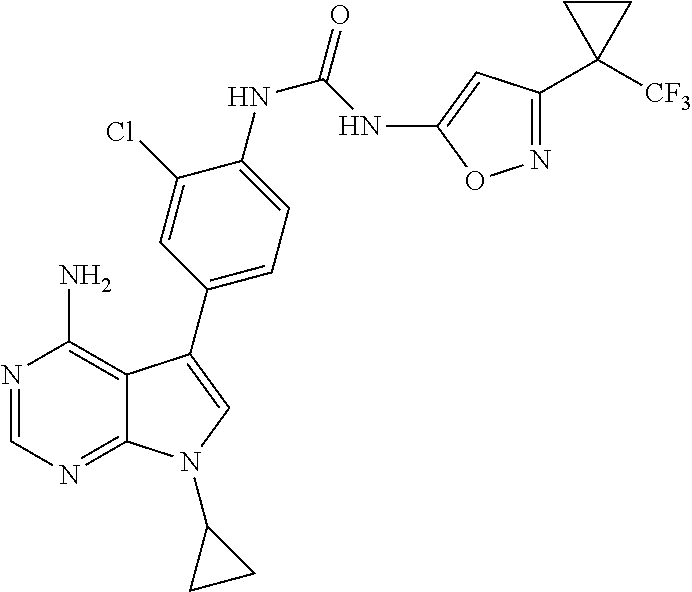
N1=CN=C2C(=C1N)C(C1=CC=C(NC(NC3=CC(C4([CF3])CC4)=NO3)=O)C(Cl)=C1)=CN2C1CC1
